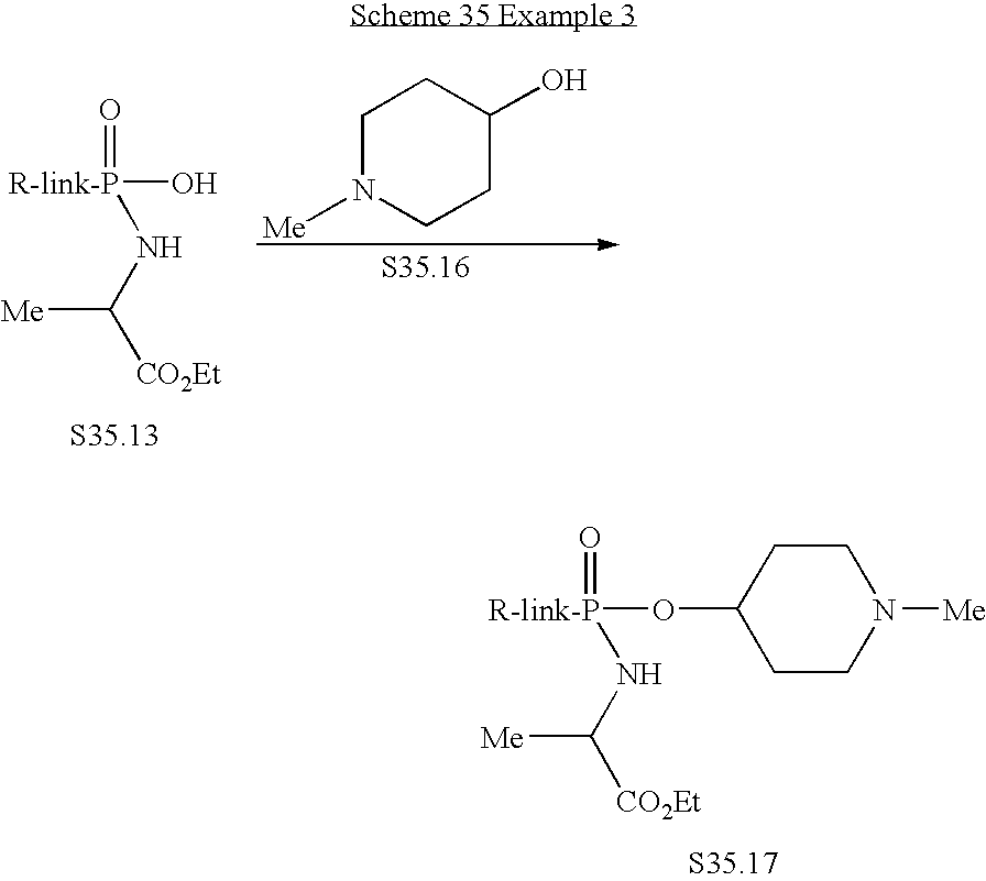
[R-link-P](O)(=O)NC([CO2Et])[Me].C1N([Me])CCC(O)C1.[R-link-P](OC1CCN([Me])CC1)(=O)NC([CO2Et])[Me]
